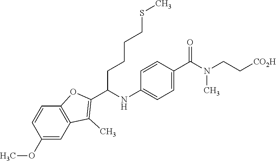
COC1=CC2=C(C=C1)OC(C(NC1=CC=C(C(=O)N(CC[CO2H])C)C=C1)CCCCSC)=C2C
